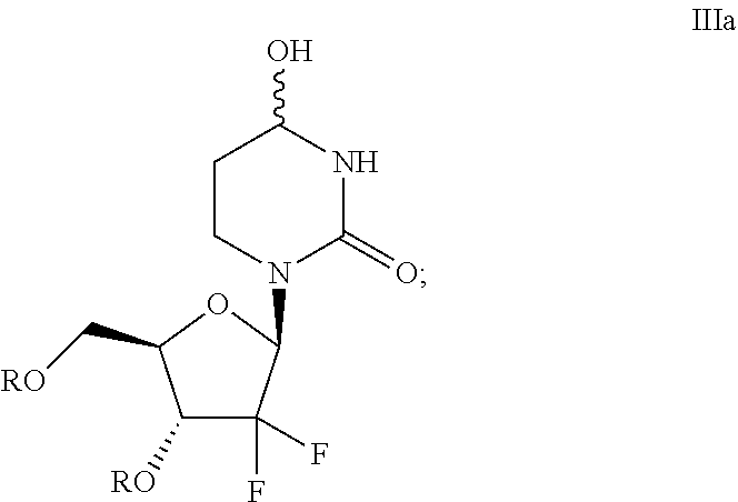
C1CN(C2C(F)(F)C([RO])C(C[RO])O2)C(=O)NC1O
